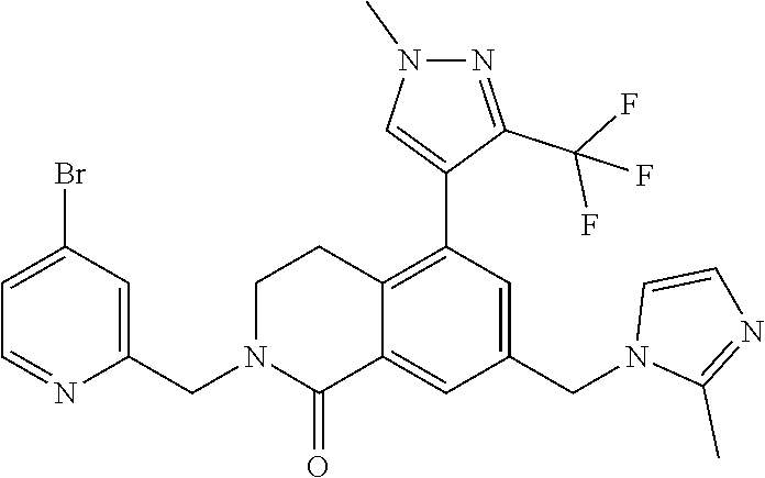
C1(CN2C(=O)C3=CC(CN4C(C)=NC=C4)=CC(C4=CN(C)N=C4C(F)(F)F)=C3CC2)=CC(Br)=CC=N1
